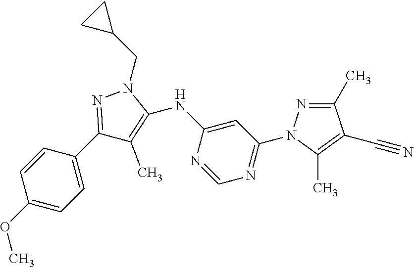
C1(C2=NN(CC3CC3)C(NC3=CC(N4N=C(C)C(C#N)=C4C)=NC=N3)=C2C)=CC=C(OC)C=C1
